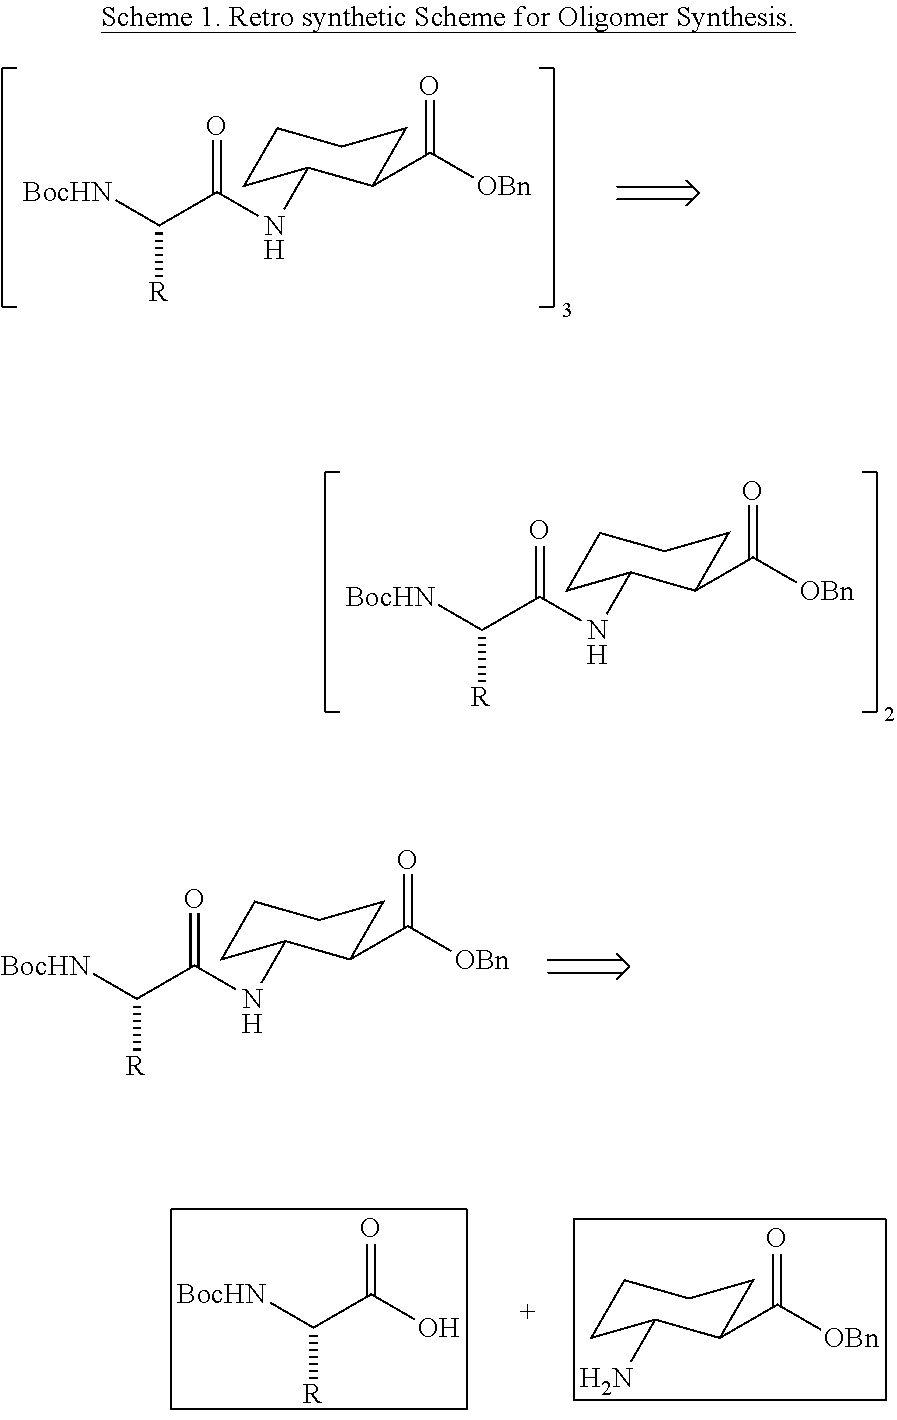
C1CC(NC(C([BocHN])[R])=O)C(C([OBn])=O)CC1.C1CC(NC(C([BocHN])[R])=O)C(C([OBn])=O)CC1.C1CC(NC(C([BocHN])[R])=O)C(C([OBn])=O)CC1.C1CC(N)C(C([OBn])=O)CC1.OC(C([BocHN])[R])=O
